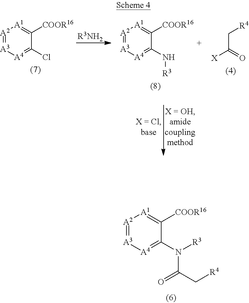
[A2]1=[A3][A4]=C(N(C(C[R4])=O)[R3])C([COOR16])=[A1]1.[A2]1=[A3][A4]=C(Cl)C([COOR16])=[A1]1.[R3NH2].[A2]1=[A3][A4]=C(N[R3])C([COOR16])=[A1]1.[R4]CC([X])=O
